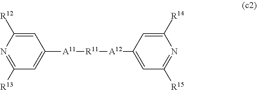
N1=C([R13])C=C([A11][R11][A12]C2=CC([R15])=NC([R14])=C2)C=C1[R12]
